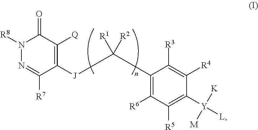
N1([R8])N=C([R7])C([J]C(C2=C([R6])C([R5])=C([Y]([K])([M])[L])C([R4])=C2[R3])([R2])[R1])=C([Q])C1=O
